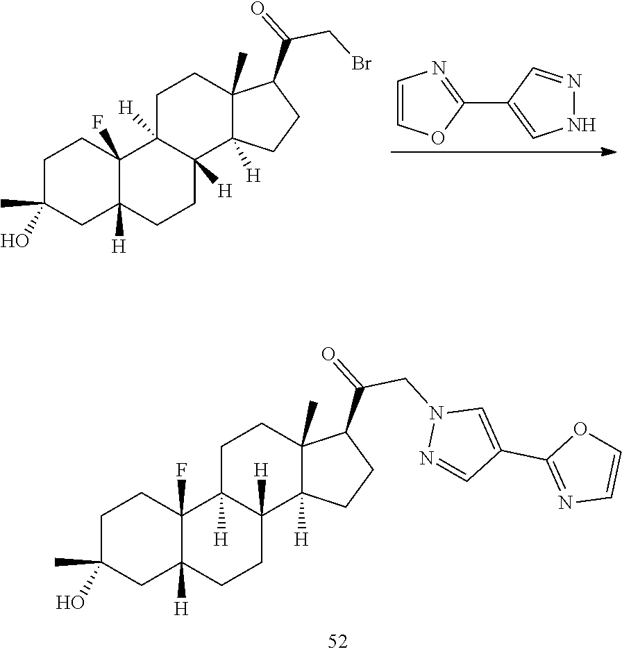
N1N=CC(C2=NC=CO2)=C1.C1C(C)(O)CC2([H])C(F)(C1)C1([H])C([H])(CC2)C2([H])C(C)(CC1)C(C(=O)CBr)CC2.C1C(C)(O)CC2([H])C(F)(C1)C1([H])C([H])(CC2)C2([H])C(C)(CC1)C(C(=O)CN1N=CC(C3=NC=CO3)=C1)CC2
